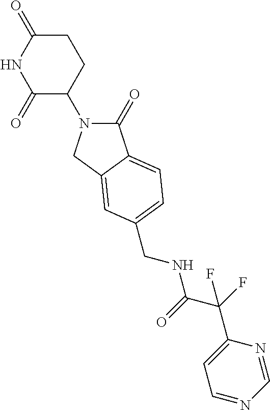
C1(=O)N(C2CCC(=O)NC2=O)CC2=CC(CNC(C(F)(C3=CC=NC=N3)F)=O)=CC=C12
